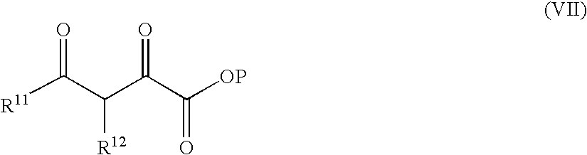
[R11]C(=O)C(C(=O)C([OP])=O)[R12]
